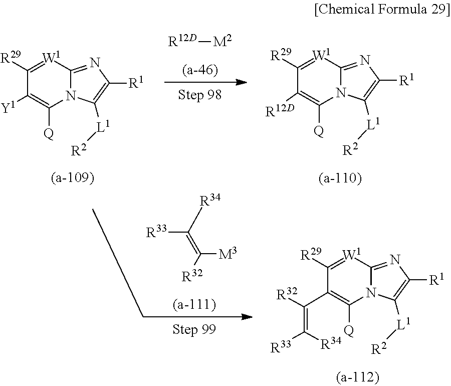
C([M3])([R32])=C([R34])[R33].N12C(=NC([R1])=C1[L1][R2])[W1]=C([R29])C(C([R32])=C([R33])[R34])=C2[Q].[R12D][M2].N12C(=NC([R1])=C1[L1][R2])[W1]=C([R29])C([R12D])=C2[Q].N12C(=NC([R1])=C1[L1][R2])[W1]=C([R29])C([Y1])=C2[Q]
